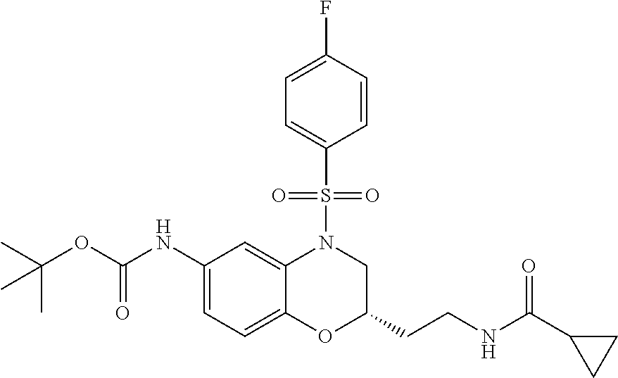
C1(NC(OC(C)(C)C)=O)=CC=C2C(=C1)N(S(C1=CC=C(F)C=C1)(=O)=O)CC(CCNC(C1CC1)=O)O2
